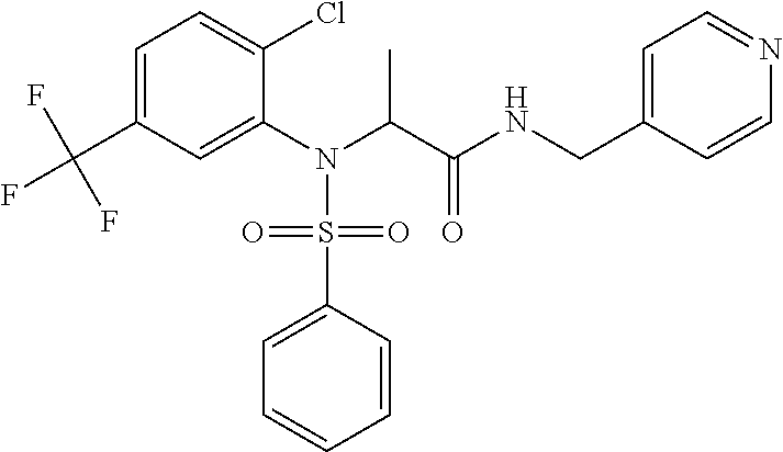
C1=C(C(F)(F)F)C=C(N(C(C(NCC2=CC=NC=C2)=O)C)S(C2=CC=CC=C2)(=O)=O)C(Cl)=C1
